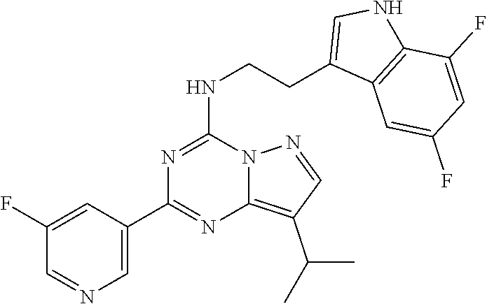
C1(C2=NC3=C(C(C)C)C=NN3C(NCCC3=CNC4=C3C=C(F)C=C4F)=N2)=CN=CC(F)=C1
